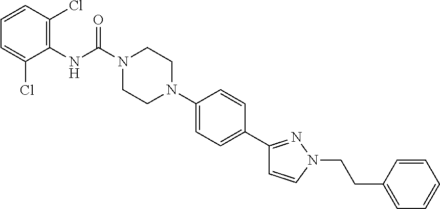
C1=CC(Cl)=C(NC(N2CCN(C3=CC=C(C4=NN(CCC5=CC=CC=C5)C=C4)C=C3)CC2)=O)C(Cl)=C1
